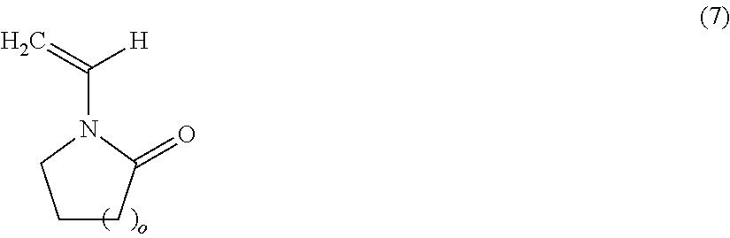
C1CC(=O)N(C(=C)[H])C1
